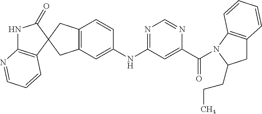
N1C2=C(C=CC=N2)C2(C1=O)CC1=C(C2)C=C(NC2=NC=NC(C(=O)N3C4=C(CC3CCC)C=CC=C4)=C2)C=C1
